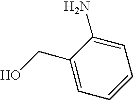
C1=C(N)C(CO)=CC=C1
